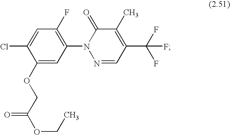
C1(OCC(OCC)=O)=CC(N2N=CC(C(F)(F)F)=C(C)C2=O)=C(F)C=C1Cl
